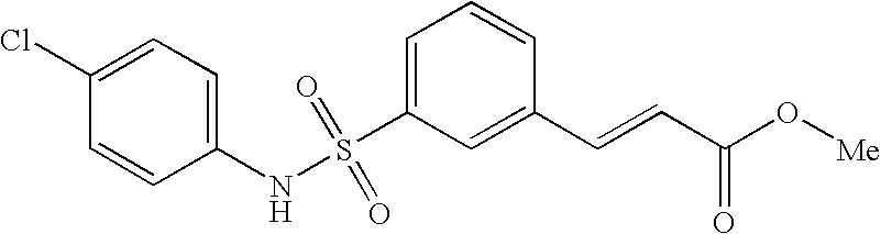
C1(Cl)=CC=C(NS(C2=CC=CC(C=CC(O[Me])=O)=C2)(=O)=O)C=C1
